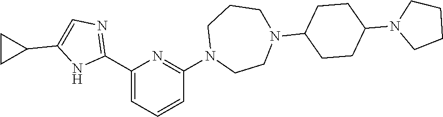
C1CC1C1=CN=C(C2=CC=CC(N3CCN(C4CCC(N5CCCC5)CC4)CCC3)=N2)N1
